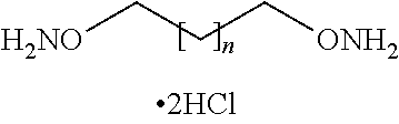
[H2NO]CCC[ONH2]
